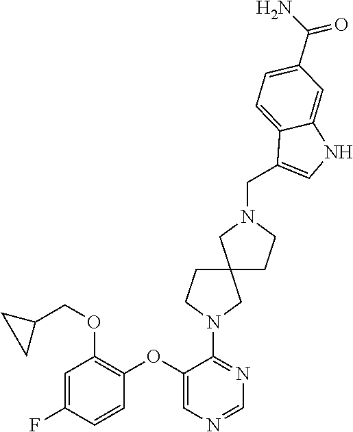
C1(OC2=C(OCC3CC3)C=C(F)C=C2)=CN=CN=C1N1CCC2(C1)CCN(CC1=CNC3=CC(C(N)=O)=CC=C13)C2
